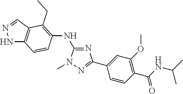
C1(NC2=C(CC)C3=C(NN=C3)C=C2)=NC(C2=CC(OC)=C(C(=O)NC(C)C)C=C2)=NN1C
